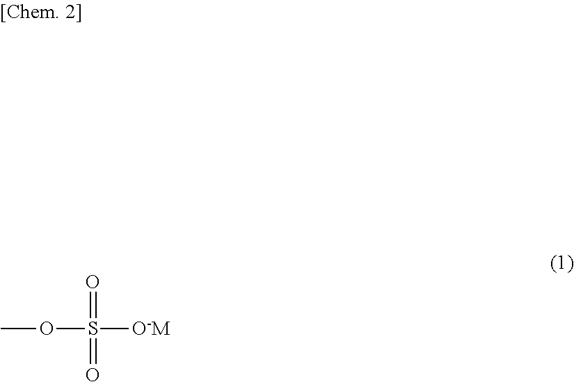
COS([O-M])(=O)=O
